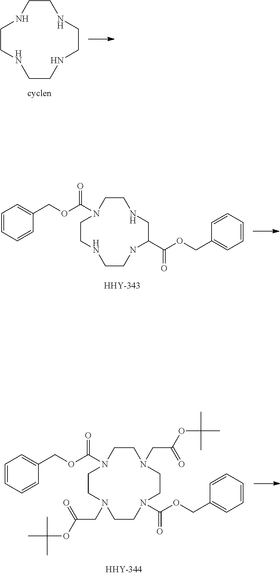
C1CNCCNCCNCCN1.C1CNCCNC(C(OCC2=CC=CC=C2)=O)CNCCN1C(OCC1=CC=CC=C1)=O.C1CN(CC(OC(C)(C)C)=O)CCN(C(OCC2=CC=CC=C2)=O)CCN(CC(OC(C)(C)C)=O)CCN1C(OCC1=CC=CC=C1)=O
